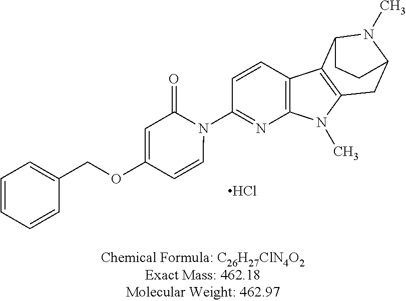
N1(C2=NC3=C(C=C2)C2=C(N3C)CC3N(C)C2CC3)C(=O)C=C(OCC2=CC=CC=C2)C=C1.Cl
